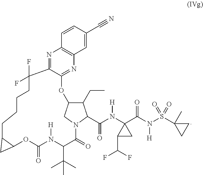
C1=CC(C#N)=CC2=C1N=C1C(=N2)OC2C(CC)C(C(N([H])C3(C(=O)N([H])S(=O)(=O)C4(C)CC4)C(C(F)F)C3)=O)N(C2)C(=O)C(C(C)(C)C)N([H])C(=O)OC2C(CCCCC1(F)F)C2
